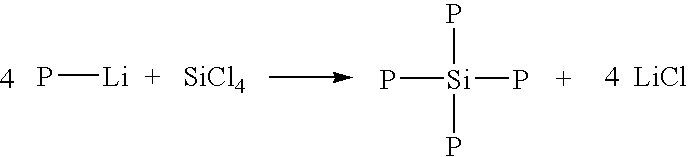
P[Li].[SiCl4].P[Si](P)(P)P.[4  LiCl]
